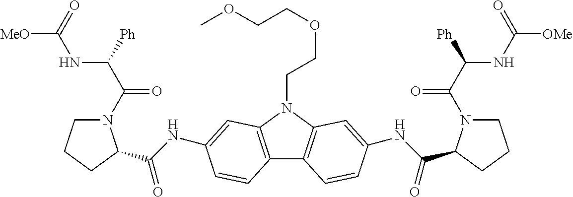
C12=C(N(CCOCCOC)C3=C1C=CC(NC(=O)C1N(C(C([Ph])NC([OMe])=O)=O)CCC1)=C3)C=C(NC(=O)C1N(C(C([Ph])NC([MeO])=O)=O)CCC1)C=C2
